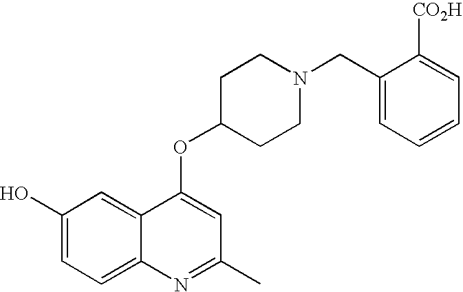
C1(O)=CC=C2C(=C1)C(OC1CCN(CC3=CC=CC=C3[CO2H])CC1)=CC(C)=N2
